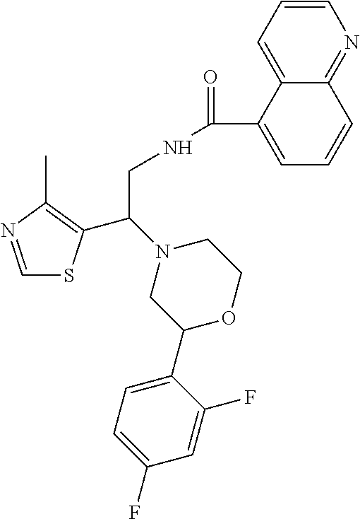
C1=NC(C)=C(C(N2CC(C3=CC=C(F)C=C3F)OCC2)CNC(=O)C2=CC=CC3=NC=CC=C23)S1
